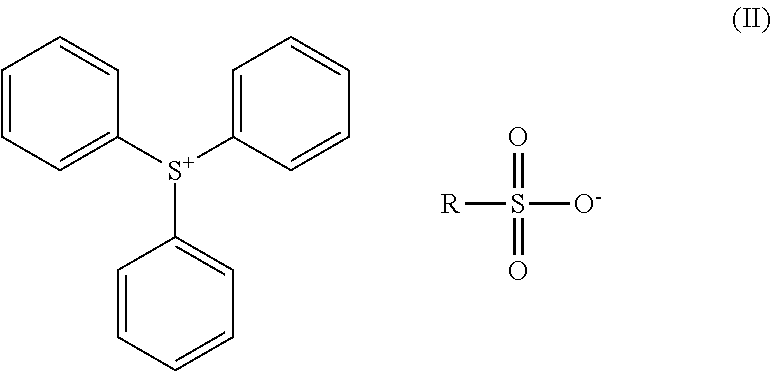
C1=CC=C([S+](C2=CC=CC=C2)C2=CC=CC=C2)C=C1.O=S(=O)([O-])[R]
